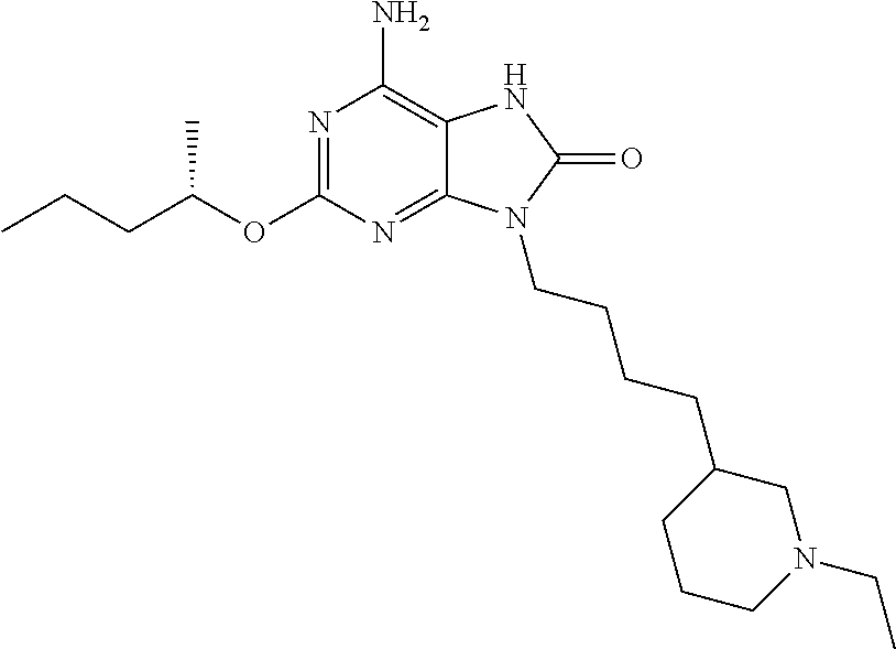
N1=C(OC(CCC)C)N=C2C(=C1N)NC(=O)N2CCCCC1CCCN(CC)C1
